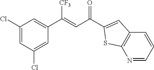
C1(Cl)=CC(Cl)=CC(C(=CC(=O)C2=CC3=C(N=CC=C3)S2)[CF3])=C1
